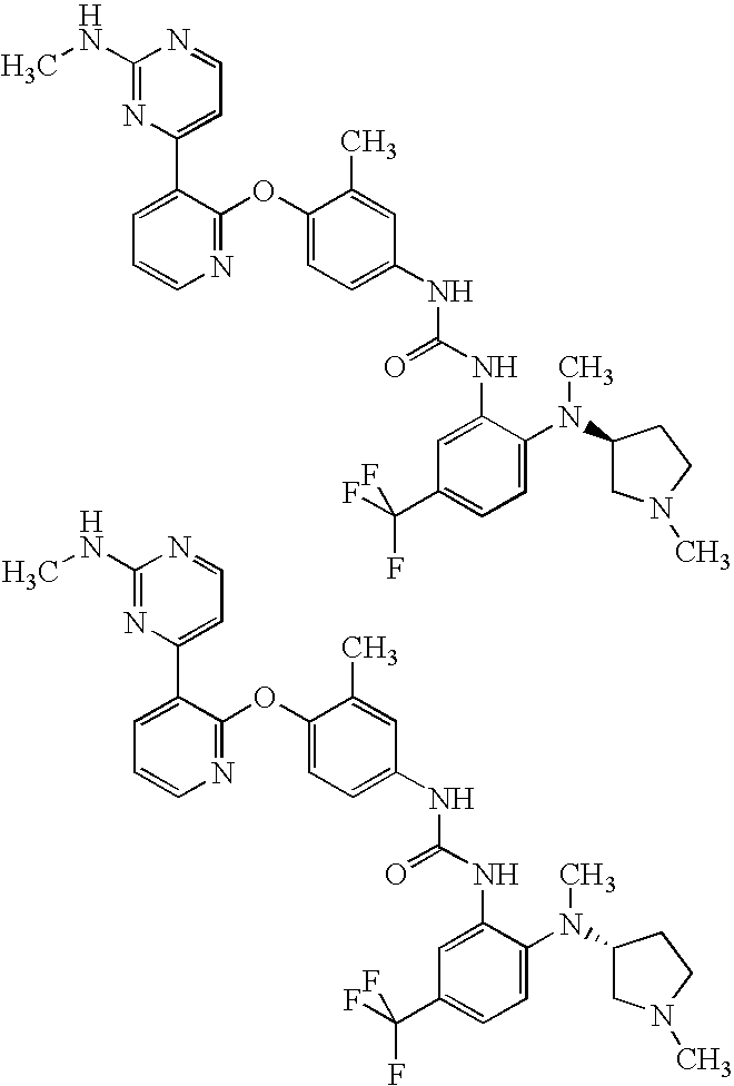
C1(NC)=NC(C2=CC=CN=C2OC2=CC=C(NC(=O)NC3=CC(C(F)(F)F)=CC=C3N(C3CN(C)CC3)C)C=C2C)=CC=N1.C1(NC)=NC(C2=CC=CN=C2OC2=CC=C(NC(=O)NC3=CC(C(F)(F)F)=CC=C3N(C3CN(C)CC3)C)C=C2C)=CC=N1
